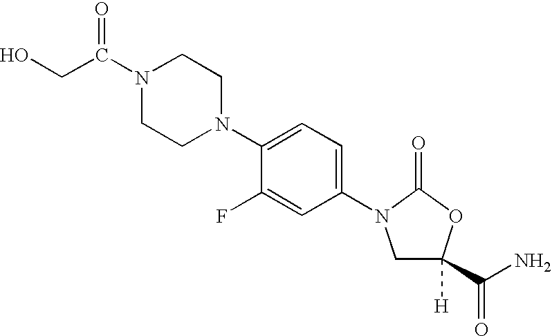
N1(C2=CC=C(N3CC([H])(C(N)=O)OC3=O)C=C2F)CCN(C(CO)=O)CC1
